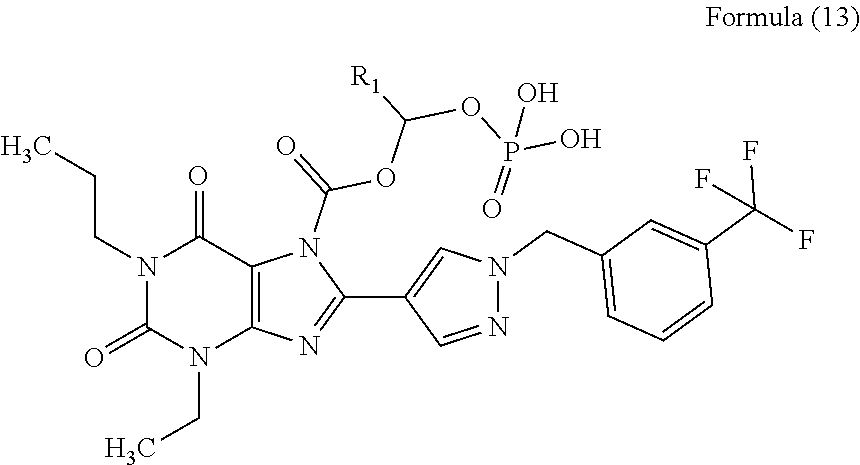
N1(CC)C(=O)N(CCC)C(=O)C2=C1N=C(C1=CN(CC3=CC=CC(C(F)(F)F)=C3)N=C1)N2C(OC([R1])OP(O)(=O)O)=O
